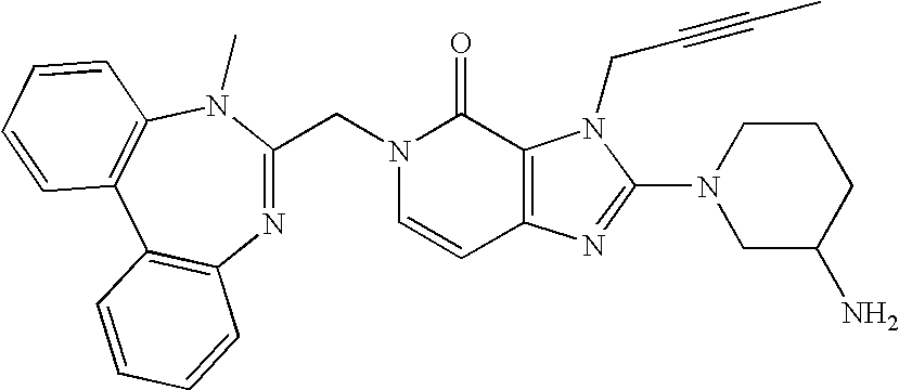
C1=CC2=C(C(=O)N1CC1=NC3=C(C4=C(N1C)C=CC=C4)C=CC=C3)N(CC#CC)C(N1CC(N)CCC1)=N2
